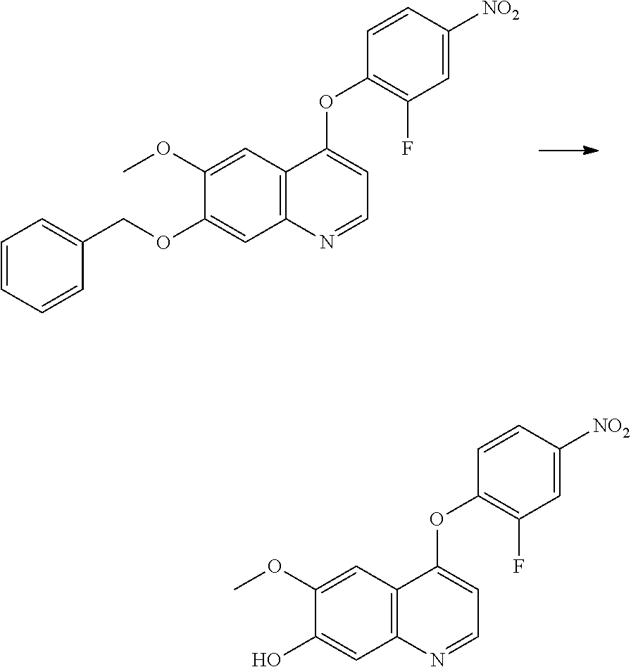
C12=C(C=C(OC)C(OCC3=CC=CC=C3)=C1)C(OC1=C(F)C=C([NO2])C=C1)=CC=N2.C12=C(C=C(OC)C(O)=C1)C(OC1=C(F)C=C([NO2])C=C1)=CC=N2
